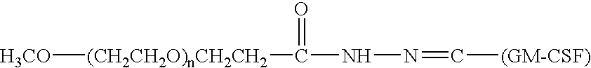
[(CH2CH2O)nCH2CH2]([H3CO])C(NN=C[(GM-CSF)])=O
